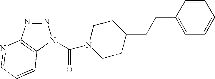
N1=NC2=C(N1C(N1CCC(CCC3=CC=CC=C3)CC1)=O)C=CC=N2
